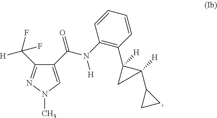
C1(C(N(C2=C(C3([H])C([H])(C4CC4)C3)C=CC=C2)[H])=O)=CN(C)N=C1C(F)([H])F
